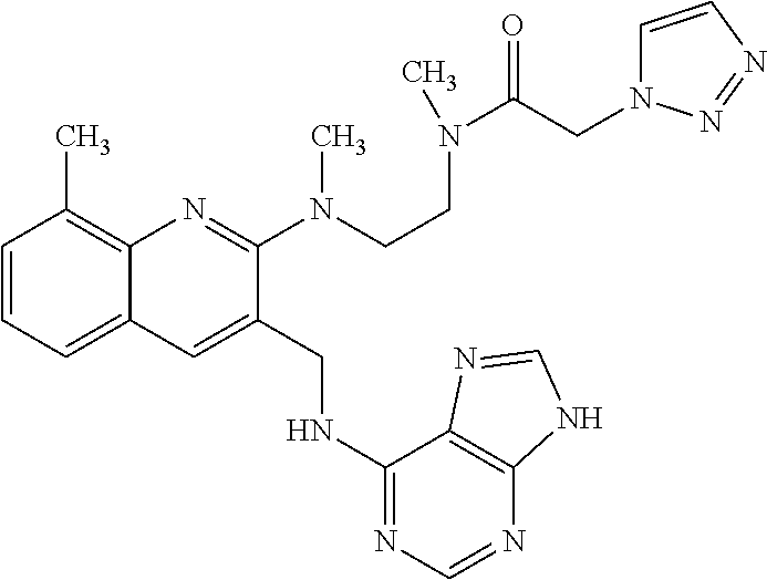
C1=CC=C2C(=C1C)N=C(N(C)CCN(C(=O)CN1C=CN=N1)C)C(CNC1=NC=NC3=C1N=CN3)=C2
